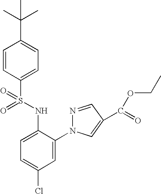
C1=CC(S(NC2=CC=C(Cl)C=C2N2N=CC(C(=O)OCC)=C2)(=O)=O)=CC=C1C(C)(C)C
